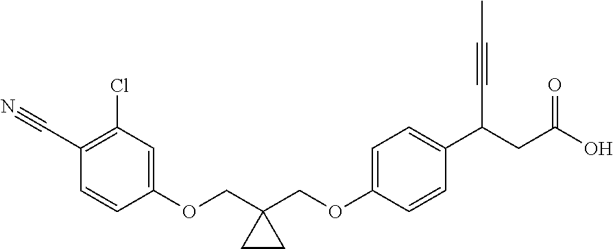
C1(OCC2(COC3=CC=C(C(CC(O)=O)C#CC)C=C3)CC2)=CC(Cl)=C(C#N)C=C1
